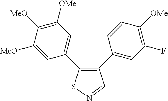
C1([MeO])=CC(C2=C(C3=CC(F)=C([OMe])C=C3)C=NS2)=CC([OMe])=C1[MeO]
